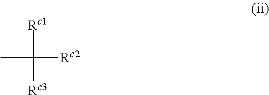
CC([Rc2])([Rc1])[Rc3]
